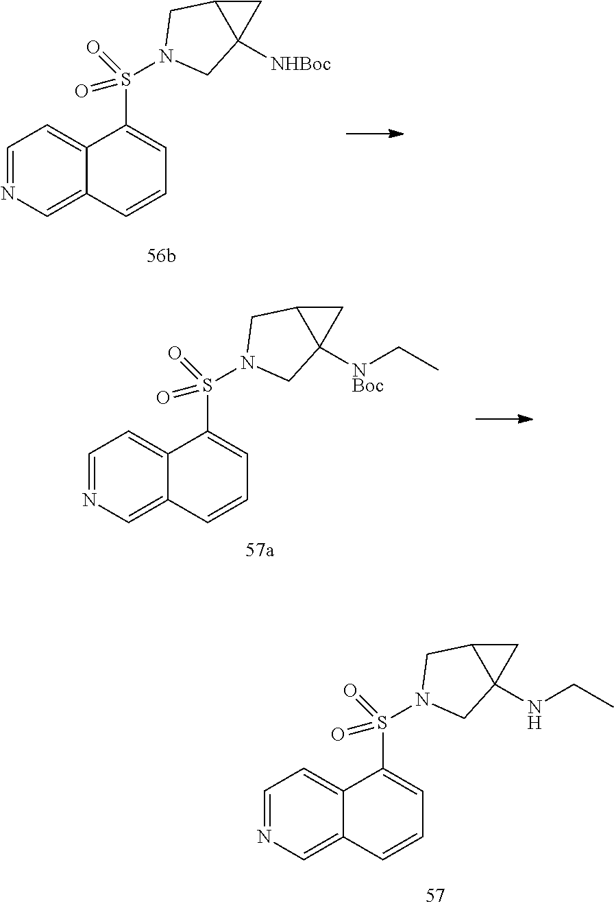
C1=NC=C2C(=C1)C(S(=O)(=O)N1CC3CC3([NHBoc])C1)=CC=C2.C1=NC=C2C(=C1)C(S(=O)(=O)N1CC3CC3([NBoc]CC)C1)=CC=C2.C1=NC=C2C(=C1)C(S(=O)(=O)N1CC3CC3(NCC)C1)=CC=C2
